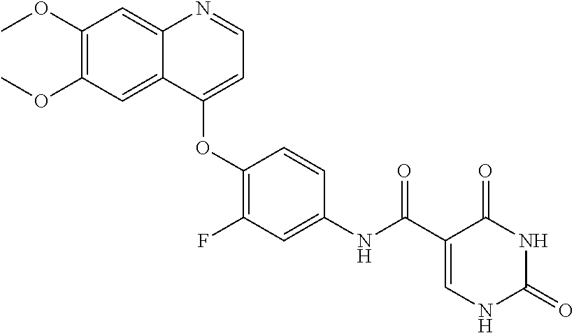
C1(OC)=C(OC)C=C2C(=C1)N=CC=C2OC1=C(F)C=C(NC(C2=CNC(=O)NC2=O)=O)C=C1
